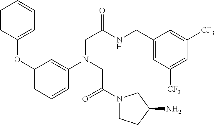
C1=CC(OC2=CC=CC(N(CC(=O)N3CCC(N)C3)CC(NCC3=CC([CF3])=CC([CF3])=C3)=O)=C2)=CC=C1
